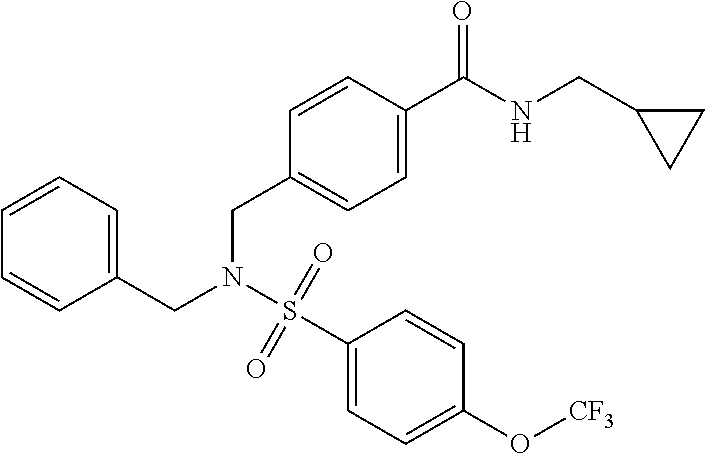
C1=C(CN(S(C2=CC=C(O[CF3])C=C2)(=O)=O)CC2=CC=C(C(NCC3CC3)=O)C=C2)C=CC=C1
